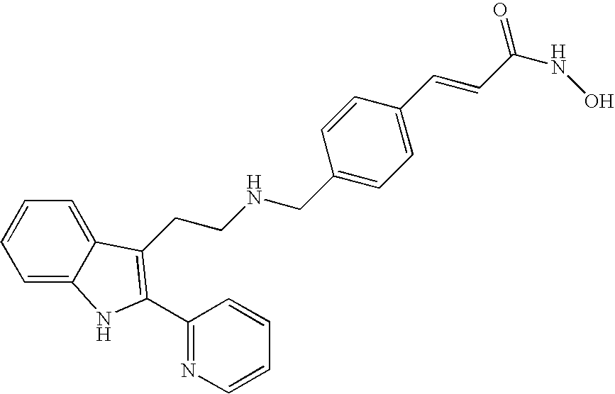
C1=C2C(=CC=C1)C(CCNCC1=CC=C(C=CC(NO)=O)C=C1)=C(C1=NC=CC=C1)N2
